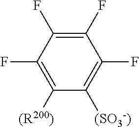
C1(F)=C(F)C(F)=C([(R200)])C([(SO3-)])=C1F
